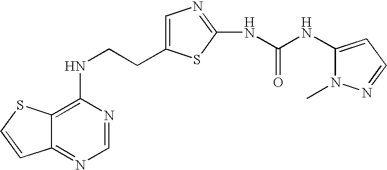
C(CNC1=C2C(=NC=N1)C=CS2)C1=CN=C(NC(=O)NC2=CC=NN2C)S1
